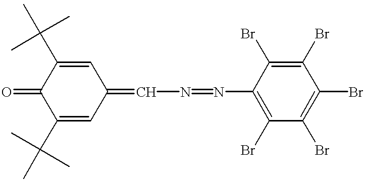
C1(C(C)(C)C)=CC(=CN=NC2=C(Br)C(Br)=C(Br)C(Br)=C2Br)C=C(C(C)(C)C)C1=O
